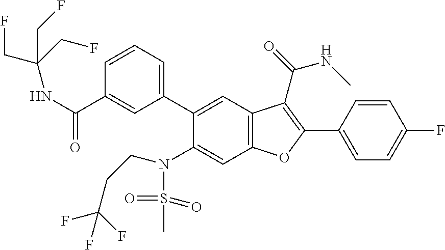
C1=CC(C2=C(C(=O)NC)C3=C(C=C(N(CCC(F)(F)F)S(=O)(=O)C)C(C4=CC=CC(C(NC(CF)(CF)CF)=O)=C4)=C3)O2)=CC=C1F
